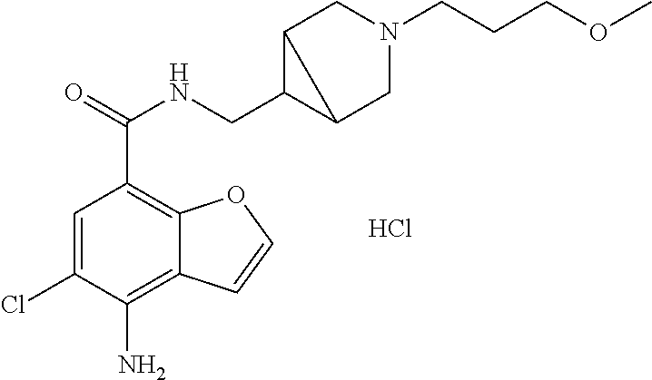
C1=C(Cl)C(N)=C2C(=C1C(=O)NCC1C3CN(CCCOC)CC13)OC=C2.Cl
